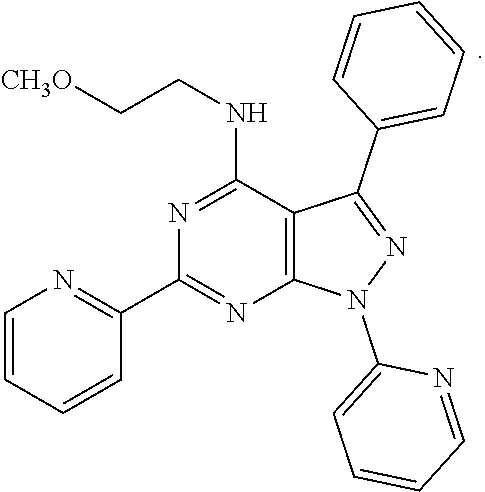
C1=CC=CC(C2=NC3=C(C(NCC[CH3O])=N2)C(C2=CC=CC=C2)=NN3C2=CC=CC=N2)=N1
